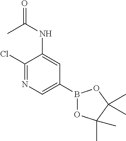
C1(Cl)=NC=C(B2OC(C)(C)C(C)(C)O2)C=C1NC(=O)C
